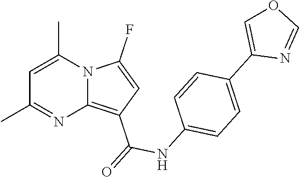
C1=C(C)N2C(=C(C(=O)NC3=CC=C(C4=COC=N4)C=C3)C=C2F)N=C1C
